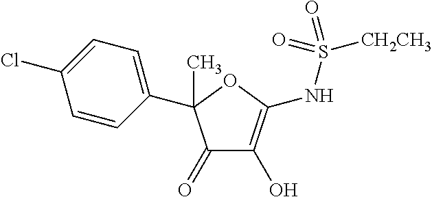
C1=CC(C2(C)C(=O)C(O)=C(NS([CH2CH3])(=O)=O)O2)=CC=C1Cl
